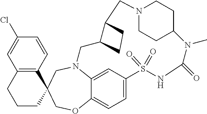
N12C3=CC(=CC=C3OCC3(C4=C(C=C(Cl)C=C4)CCC3)C1)S(=O)(=O)NC(=O)N(C)C1CCN(CC1)CC1C(C2)CC1
